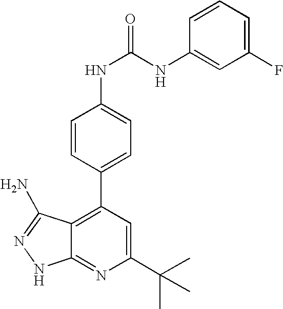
C1(C(C)(C)C)=CC(C2=CC=C(NC(=O)NC3=CC(F)=CC=C3)C=C2)=C2C(=N1)NN=C2N
